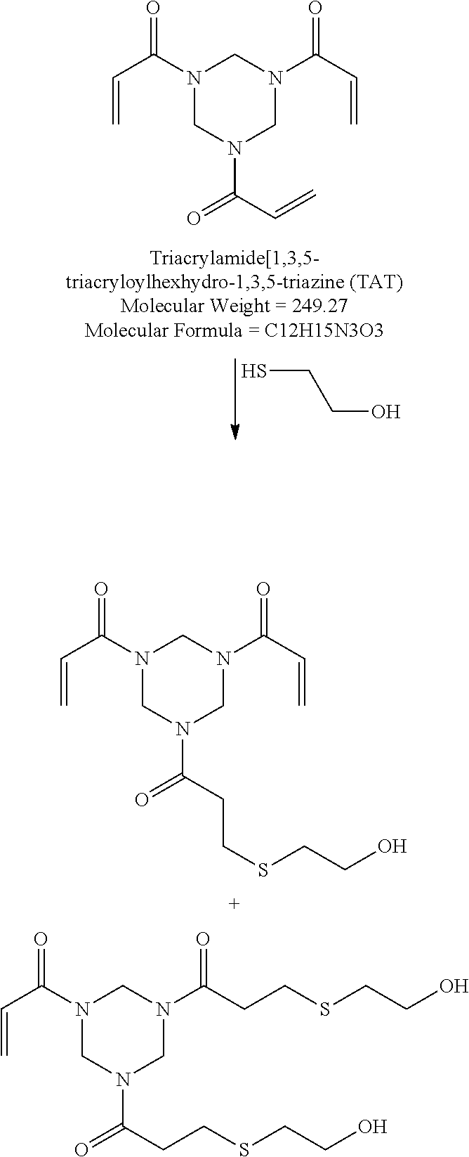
SCCO.N1(C(=O)C=C)CN(C(=O)C=C)CN(C(=O)C=C)C1.N1(C(=O)C=C)CN(C(=O)CCSCCO)CN(C(=O)C=C)C1.N1(C(=O)C=C)CN(C(=O)CCSCCO)CN(C(=O)CCSCCO)C1
